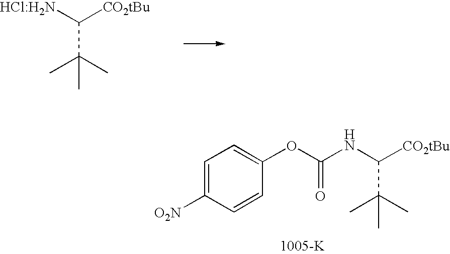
[HCl:H2N]C([CO2tBu])C(C)(C)C.C1=C([O2N])C=CC(OC(NC([CO2tBu])C(C)(C)C)=O)=C1
